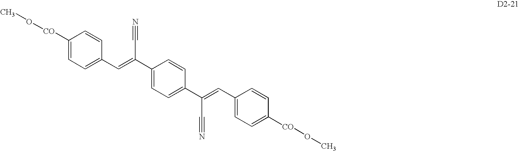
CO[CO]C1=CC=C(C=C(C2=CC=C(C(=CC3=CC=C([CO]OC)C=C3)C#N)C=C2)C#N)C=C1
